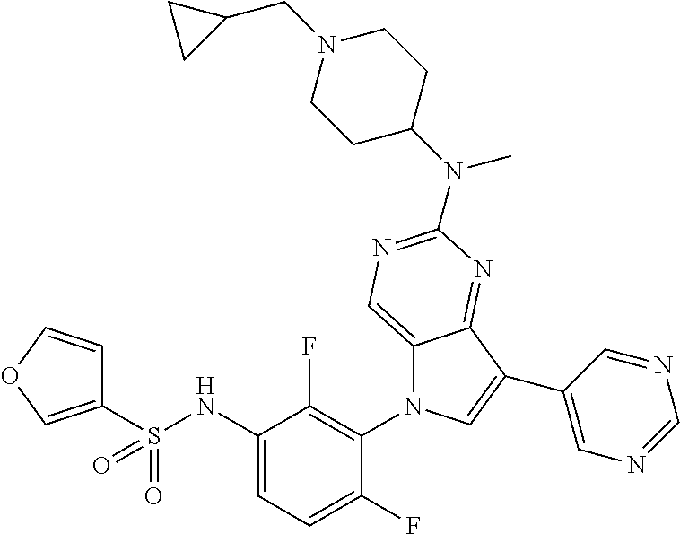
C12=CN=C(N(C3CCN(CC4CC4)CC3)C)N=C1C(C1=CN=CN=C1)=CN2C1=C(F)C(NS(=O)(=O)C2=COC=C2)=CC=C1F
